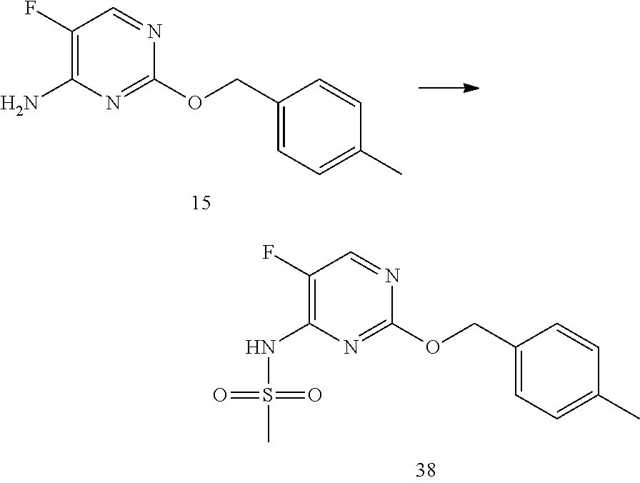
C1(N)=C(F)C=NC(OCC2=CC=C(C)C=C2)=N1.C1(NS(C)(=O)=O)=C(F)C=NC(OCC2=CC=C(C)C=C2)=N1
